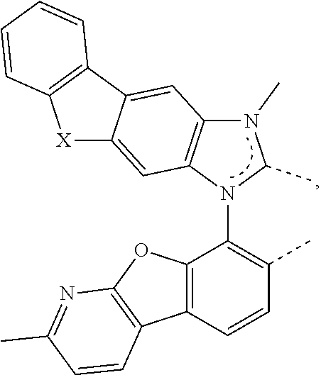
C12=C(C=CC(C)=C1N1C(C)N(C)C3=C1C=C1C(=C3)C3=C([X]1)C=CC=C3)C1=C(O2)N=C(C)C=C1
